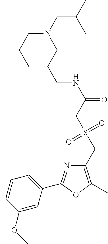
C1=CC(OC)=CC(C2=NC(CS(CC(NCCCN(CC(C)C)CC(C)C)=O)(=O)=O)=C(C)O2)=C1
